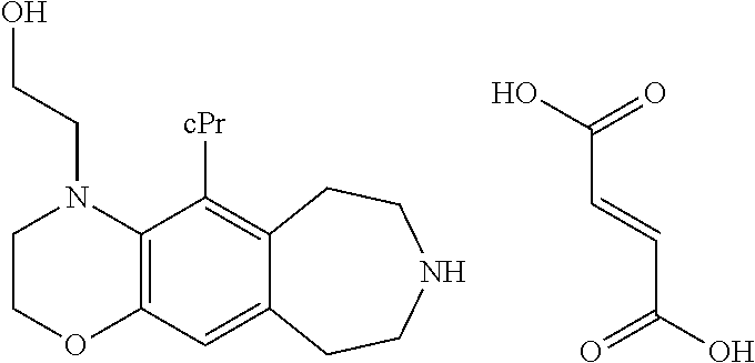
C12=C(C=C3C(=C1[cPr])CCNCC3)OCCN2CCO.C(C(=O)O)=CC(O)=O
